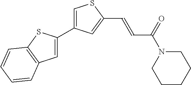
C1=C(C2=CSC(C=CC(N3CCCCC3)=O)=C2)SC2=C1C=CC=C2
